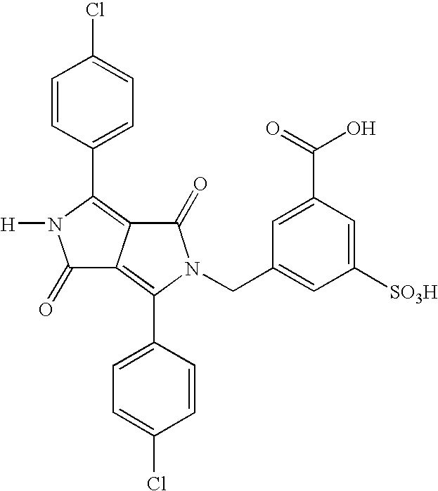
C1=CC(C2=C3C(=C(C4=CC=C(Cl)C=C4)N(CC4=CC([SO3H])=CC(C(=O)O)=C4)C3=O)C(=O)N2[H])=CC=C1Cl
